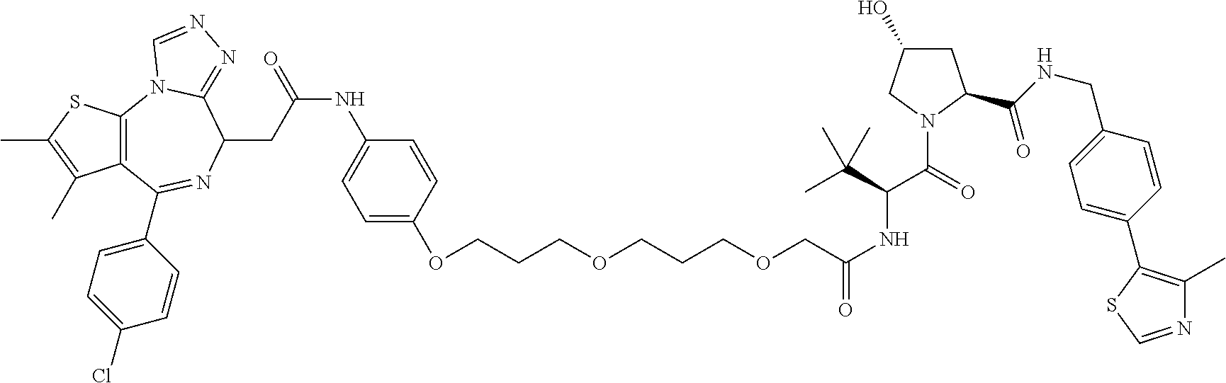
S1C(C)=C(C)C2=C1N1C(=NN=C1)C(CC(=O)NC1=CC=C(OCCCOCCCOCC(=O)NC(C(C)(C)C)C(N3C(C(=O)NCC4=CC=C(C5=C(C)N=CS5)C=C4)CC(O)C3)=O)C=C1)N=C2C1=CC=C(Cl)C=C1
